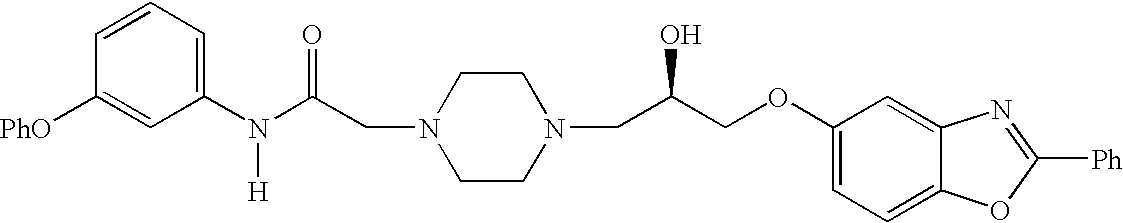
C1=CC=C(N(C(CN2CCN(CC(COC3=CC=C4C(=C3)N=C([Ph])O4)O)CC2)=O)[H])C=C1[PhO]
